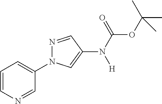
C1=CN=CC(N2N=CC(N(C(OC(C)(C)C)=O)[H])=C2)=C1
